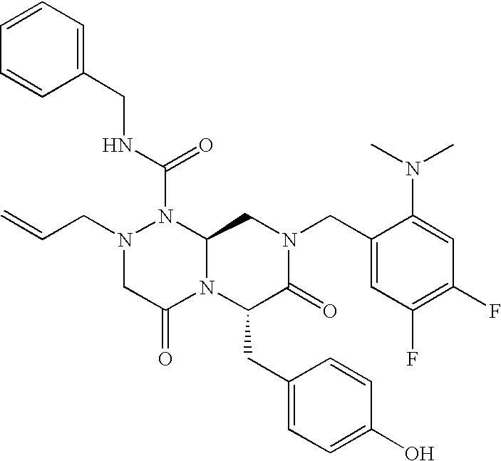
N(C(=O)N1N(CC=C)CC(=O)N2C1CN(CC1=CC(F)=C(F)C=C1N(C)C)C(=O)C2CC1=CC=C(O)C=C1)CC1=CC=CC=C1
